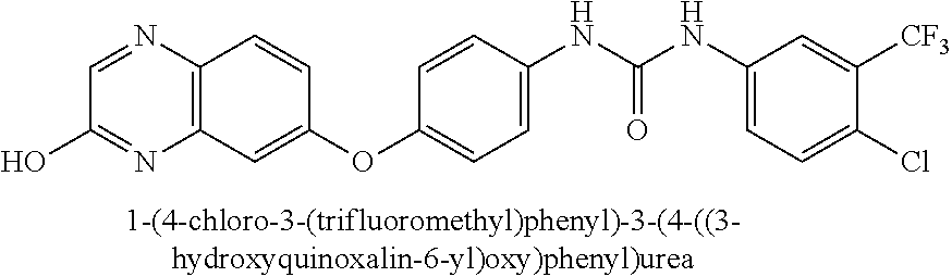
C12=C(N=CC(O)=N1)C=CC(OC1=CC=C(NC(NC3=CC=C(Cl)C([CF3])=C3)=O)C=C1)=C2
